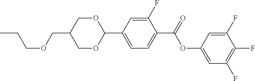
O(CC1COC(C2=CC=C(C(OC3=CC(F)=C(F)C(F)=C3)=O)C(F)=C2)OC1)CCC
